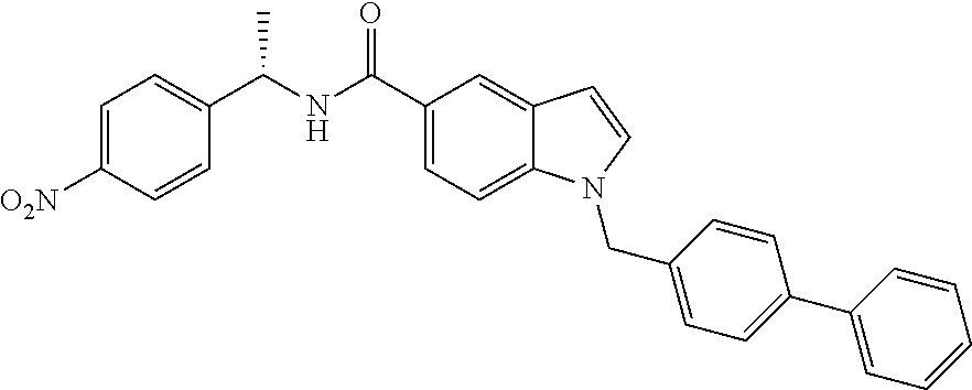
C1=C([O2N])C=CC(C(NC(C2=CC=C3C(=C2)C=CN3CC2=CC=C(C3=CC=CC=C3)C=C2)=O)C)=C1
